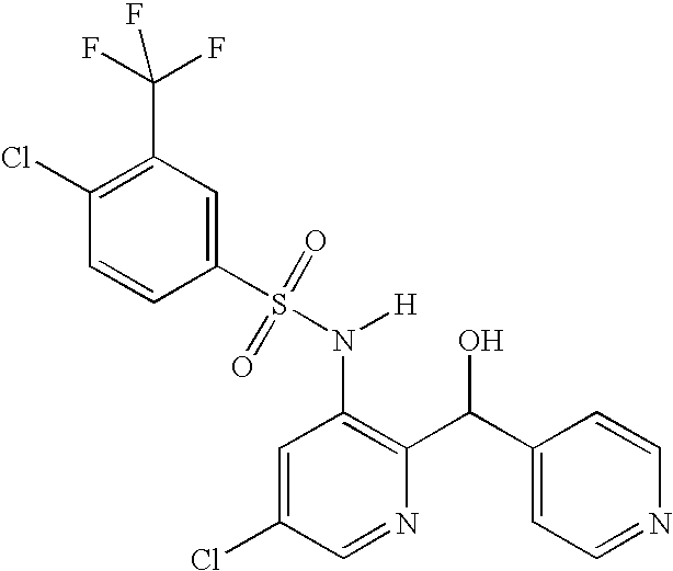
C1(Cl)=C(C(F)(F)F)C=C(S(N(C2=C(C(C3=CC=NC=C3)O)N=CC(Cl)=C2)[H])(=O)=O)C=C1
